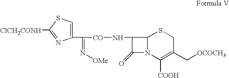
C1(C(=N[OMe])[CO]NC2C(=O)N3C2SCC(C[OCOCH3])=C3[COOH])=CSC([ClCH2CONH])=N1
